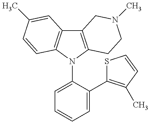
C12=C(N(C3=CC=CC=C3C3=C(C)C=CS3)C3=C1C=C(C)C=C3)CCN(C)C2
